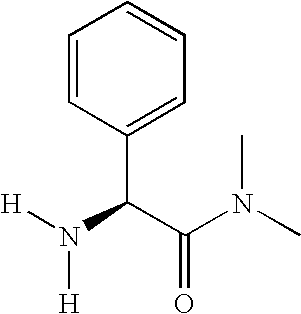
C1=CC(C(N([H])[H])C(N(C)C)=O)=CC=C1
